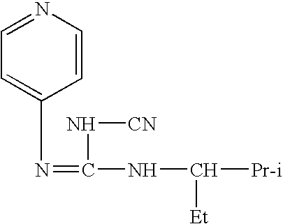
C1=C(N=C(NC([Pr-i])[Et])N[CN])C=CN=C1
